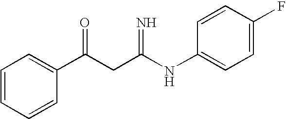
C1=CC=CC(C(CC(NC2=CC=C(F)C=C2)=N)=O)=C1
